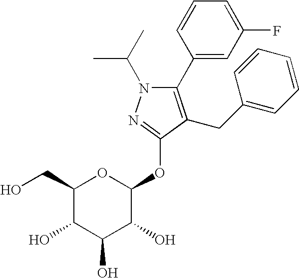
CC(N1C(C2=CC(F)=CC=C2)=C(CC2=CC=CC=C2)C(OC2OC(CO)C(O)C(O)C2O)=N1)C
